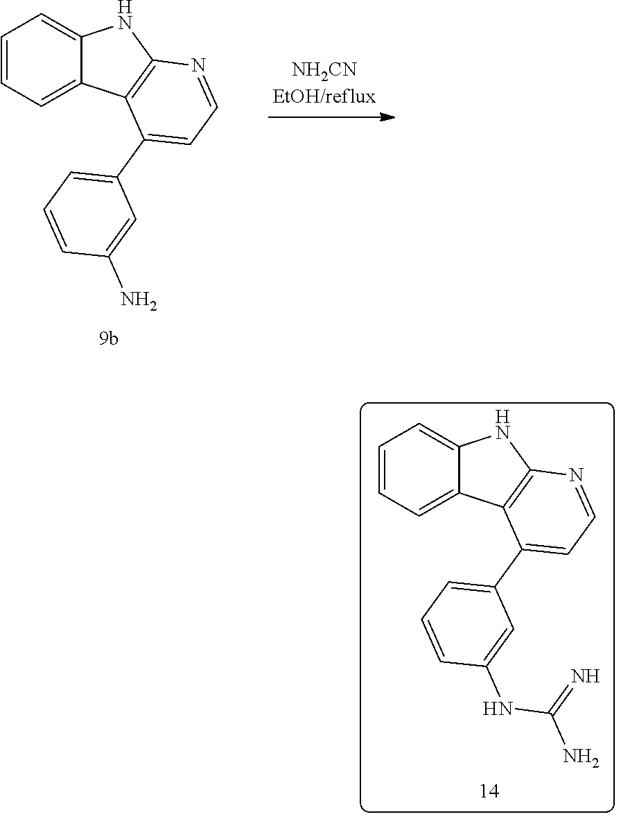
C1=CC=C2C(=C1)NC1=C2C(C2=CC=CC(N)=C2)=CC=N1.C1=CC=C2C(=C1)NC1=C2C(C2=CC=CC(NC(=N)N)=C2)=CC=N1
